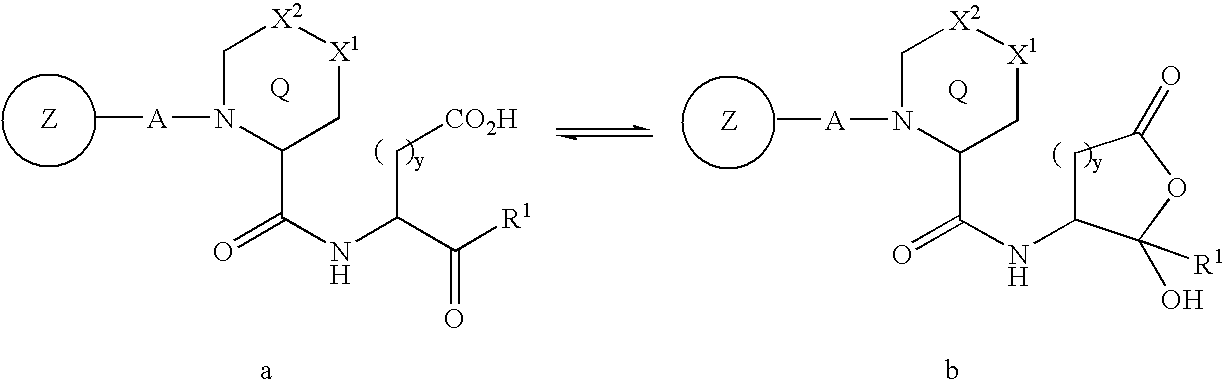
[Z].C[A]N1C[X2][X1]CC1C(NC(C([R1])=O)C[CO2H])=O.[Z].C[A]N1C[X2][X1]CC1C(NC1CC(=O)OC1([R1])O)=O
